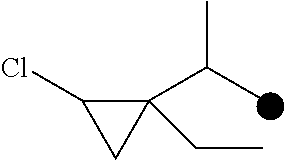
C1(C(C)C)(CC)C(Cl)C1
